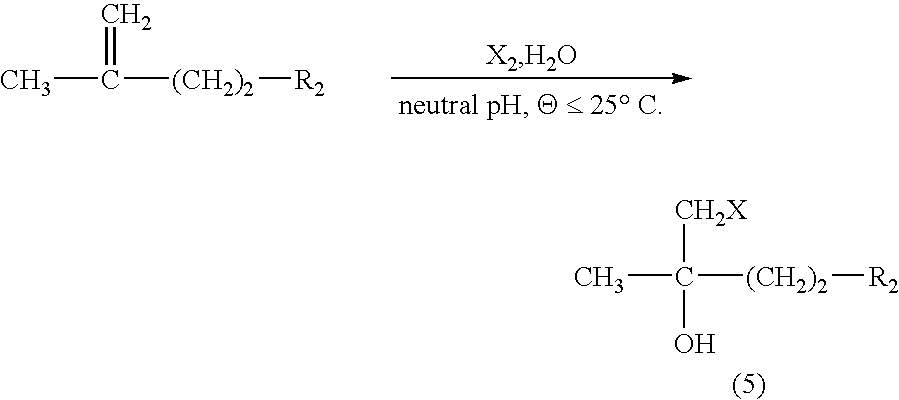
C([(CH2)2][R2])(C)=C.C([(CH2)2][R2])(C)([CH2X])O
